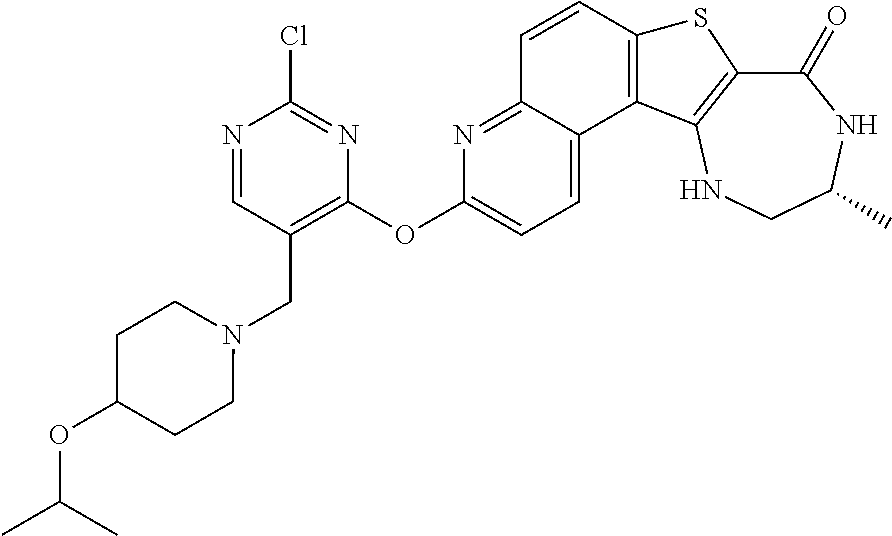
C1(=O)C2=C(NCC(C)N1)C1=C(S2)C=CC2=NC(OC3=C(CN4CCC(OC(C)C)CC4)C=NC(Cl)=N3)=CC=C12
